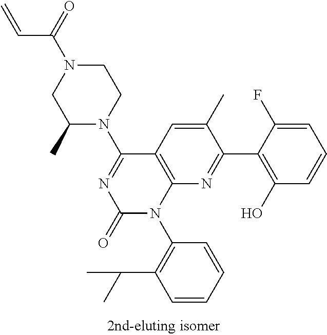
C1N(C(C=C)=O)CC(C)N(C2=NC(=O)N(C3=C(C(C)C)C=CC=C3)C3=C2C=C(C)C(C2=C(O)C=CC=C2F)=N3)C1
